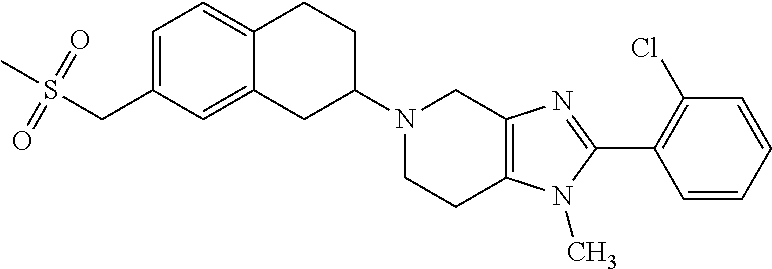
C12=CC=C(CS(C)(=O)=O)C=C1CC(N1CCC3=C(C1)N=C(C1=C(Cl)C=CC=C1)N3C)CC2
